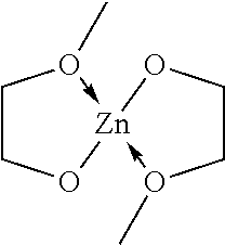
C1CO[Zn]2(-O1C)-O(C)CCO2
